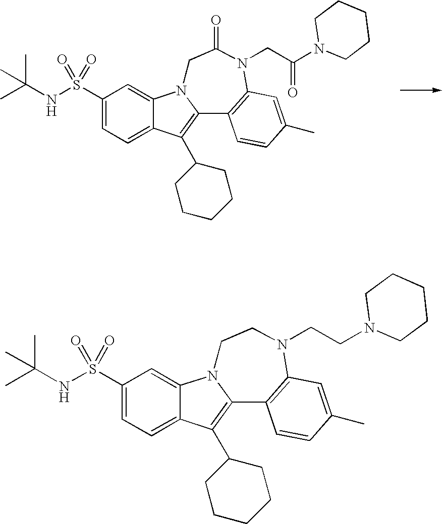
C1(S(NC(C)(C)C)(=O)=O)=CC=C2C(=C1)N1C(=C2C2CCCCC2)C2=C(N(CC(N3CCCCC3)=O)C(=O)C1)C=C(C)C=C2.C1(S(NC(C)(C)C)(=O)=O)=CC=C2C(=C1)N1C(=C2C2CCCCC2)C2=C(N(CCN3CCCCC3)CC1)C=C(C)C=C2
